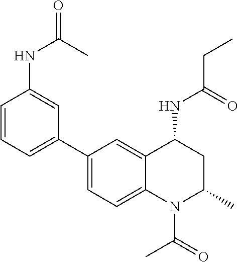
C(CC)(=O)NC1CC(C)N(C(C)=O)C2=CC=C(C3=CC=CC(NC(=O)C)=C3)C=C12
